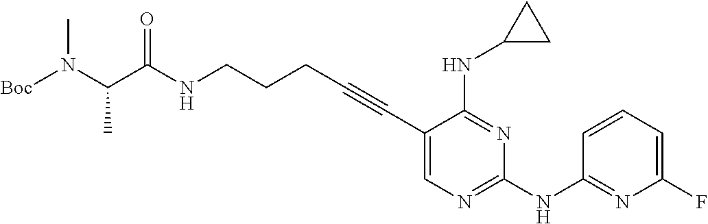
N(CCCC#CC1=CN=C(NC2=NC(F)=CC=C2)N=C1NC1CC1)C(C(N([Boc])C)C)=O
